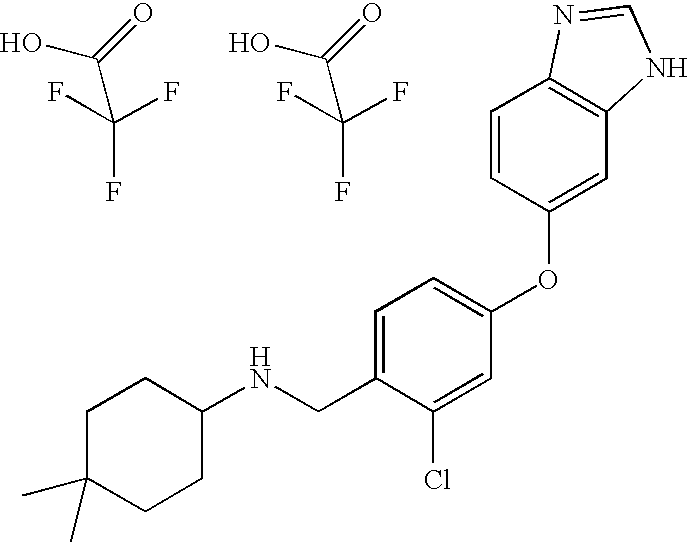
C1C(C)(C)CCC(NCC2=CC=C(OC3=CC4=C(C=C3)N=CN4)C=C2Cl)C1.C(F)(F)(F)C(=O)O.C(F)(F)(F)C(=O)O
